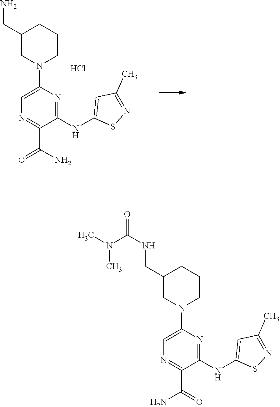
C1(CN)CN(C2=CN=C(C(=O)N)C(NC3=CC(C)=NS3)=N2)CCC1.Cl.C1(CNC(=O)N(C)C)CN(C2=CN=C(C(N)=O)C(NC3=CC(C)=NS3)=N2)CCC1
